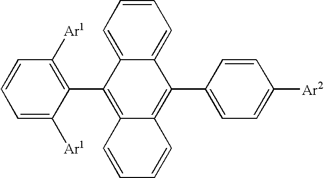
C1=CC=C2C(=C1)C(C1=CC=C([Ar2])C=C1)=C1C(=C2C2=C([Ar1])C=CC=C2[Ar1])C=CC=C1
